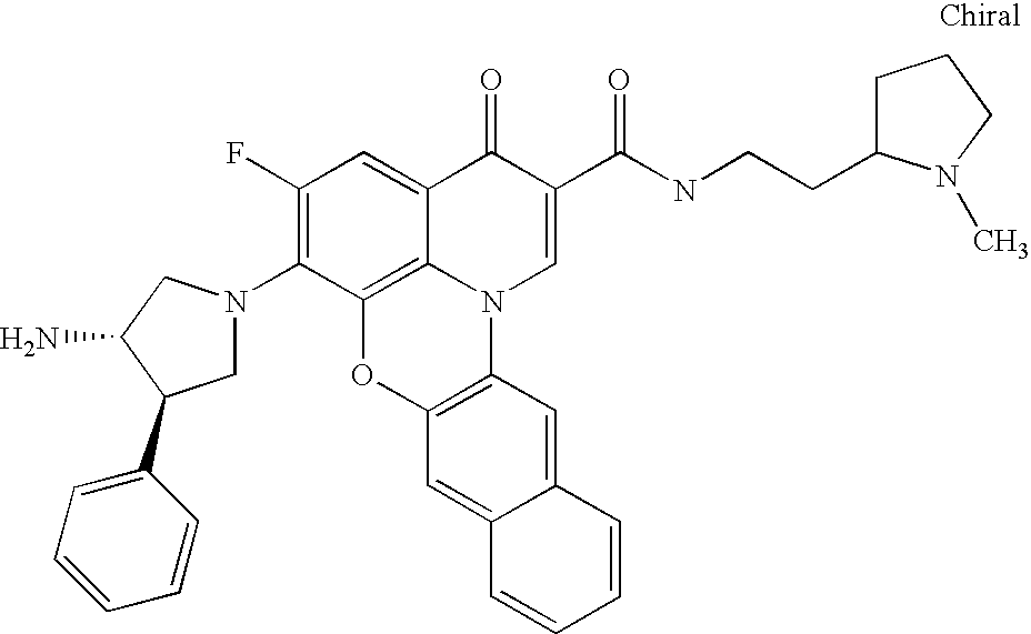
C1(F)=C(N2CC(C3=CC=CC=C3)C(N)C2)C2=C3C(=C1)C(=O)C(C(=O)NCCC1CCCN1C)=CN3C1=C(O2)C=C2C(=C1)C=CC=C2
